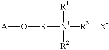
[A]O[R][N+]([R3])([R1])[R2].[X-]
